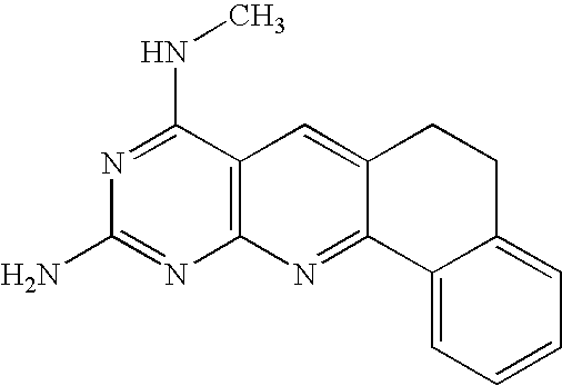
N1=C(NC)C2=C(N=C1N)N=C1C(=C2)CCC2=CC=CC=C12
